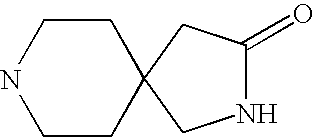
C1CC2(CCN1)CNC(=O)C2
